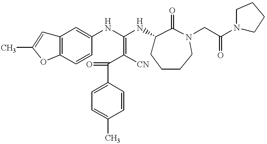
N(C(NC1CCCCN(CC(N2CCCC2)=O)C1=O)=C([CN])C(=O)C1=CC=C(C)C=C1)C1=CC2=C(C=C1)OC(C)=C2
